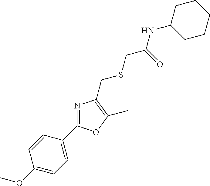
C1C(NC(CSCC2=C(C)OC(C3=CC=C(OC)C=C3)=N2)=O)CCCC1
